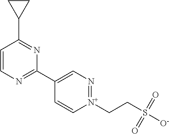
C1=CN=C(C2=CN=[N+](CCS([O-])(=O)=O)C=C2)N=C1C1CC1
